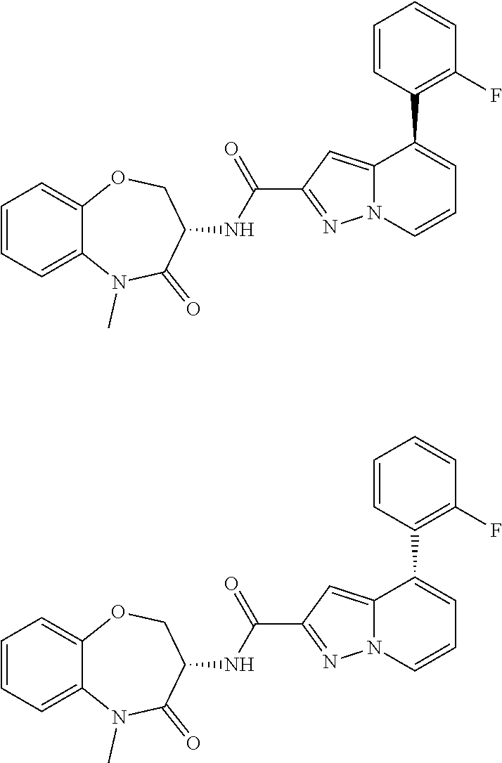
C12=CC=CC=C1OCC(NC(C1=NN3C(=C1)C(C1=C(F)C=CC=C1)=CC=C3)=O)C(=O)N2C.C12=CC=CC=C1OCC(NC(C1=NN3C(=C1)C(C1=C(F)C=CC=C1)=CC=C3)=O)C(=O)N2C
